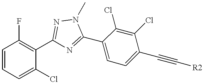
C1=CC=C(Cl)C(C2=NN(C)C(C3=CC=C(C#C[R2])C(Cl)=C3Cl)=N2)=C1F
